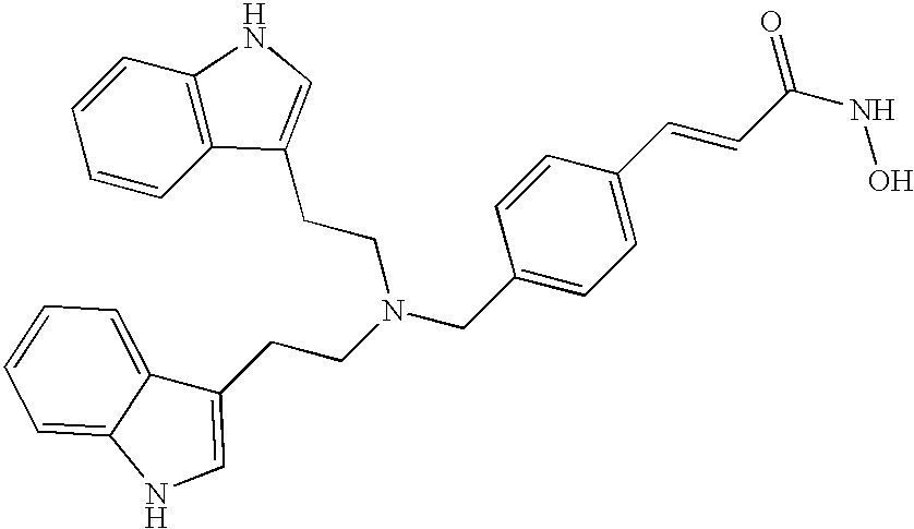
C1(CN(CCC2=CNC3=CC=CC=C23)CCC2=CNC3=C2C=CC=C3)=CC=C(C=CC(NO)=O)C=C1
